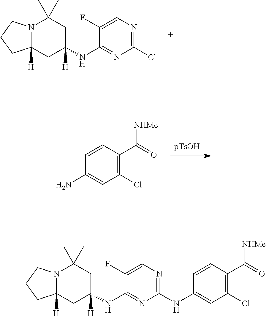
C1(NC2([H])CC(C)(C)N3C([H])(C2)CCC3)=NC(Cl)=NC=C1F.C1(N)=CC(Cl)=C(C(=O)[NHMe])C=C1.C1(NC2=NC=C(F)C(NC3([H])CC(C)(C)N4C([H])(C3)CCC4)=N2)=CC(Cl)=C(C([NHMe])=O)C=C1
